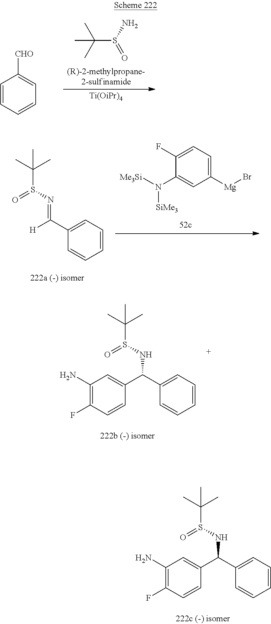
C(S(N)=O)(C)(C)C.C1=CC=CC=C1[CHO].[Ti(OiPr)4].C1([Mg]Br)=CC=C(F)C(N([Me3Si])[SiMe3])=C1.C1=CC=C(C([H])=NS(C(C)(C)C)=O)C=C1.C1=CC=C(C(C2=CC(N)=C(F)C=C2)NS(C(C)(C)C)=O)C=C1.C1=CC=C(C(C2=CC(N)=C(F)C=C2)NS(C(C)(C)C)=O)C=C1
